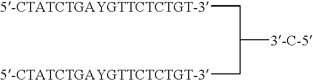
C([3-C-5])(C[5-CTATCTGAYGTTCTCTGT-3])C[5-CTATCTGAYGTTCTCTGT-3]
